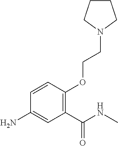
C1(C(NC)=O)=C(OCCN2CCCC2)C=CC(N)=C1
